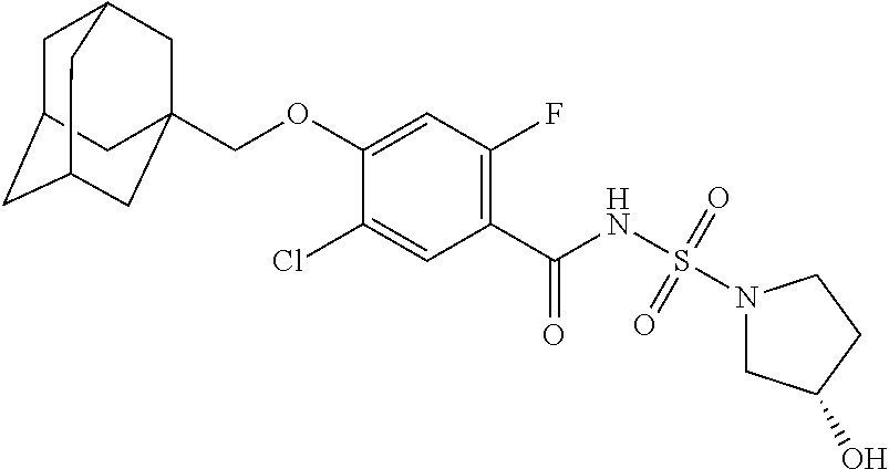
C1(Cl)=CC(C(NS(N2CC(O)CC2)(=O)=O)=O)=C(F)C=C1OCC12CC3CC(CC(C1)C3)C2
